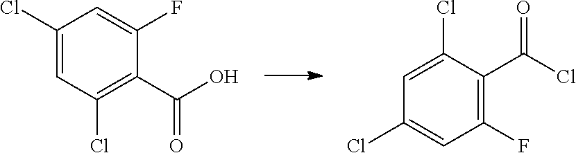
C1=C(Cl)C(C(Cl)=O)=C(F)C=C1Cl.C1(Cl)=CC(Cl)=C(C(O)=O)C(F)=C1
